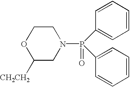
C1([CH2CH2])CN(P(=O)(C2=CC=CC=C2)C2=CC=CC=C2)CCO1
